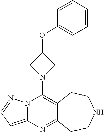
N12C(=CC=N1)N=C1C(=C2N2CC(OC3=CC=CC=C3)C2)CCNCC1
